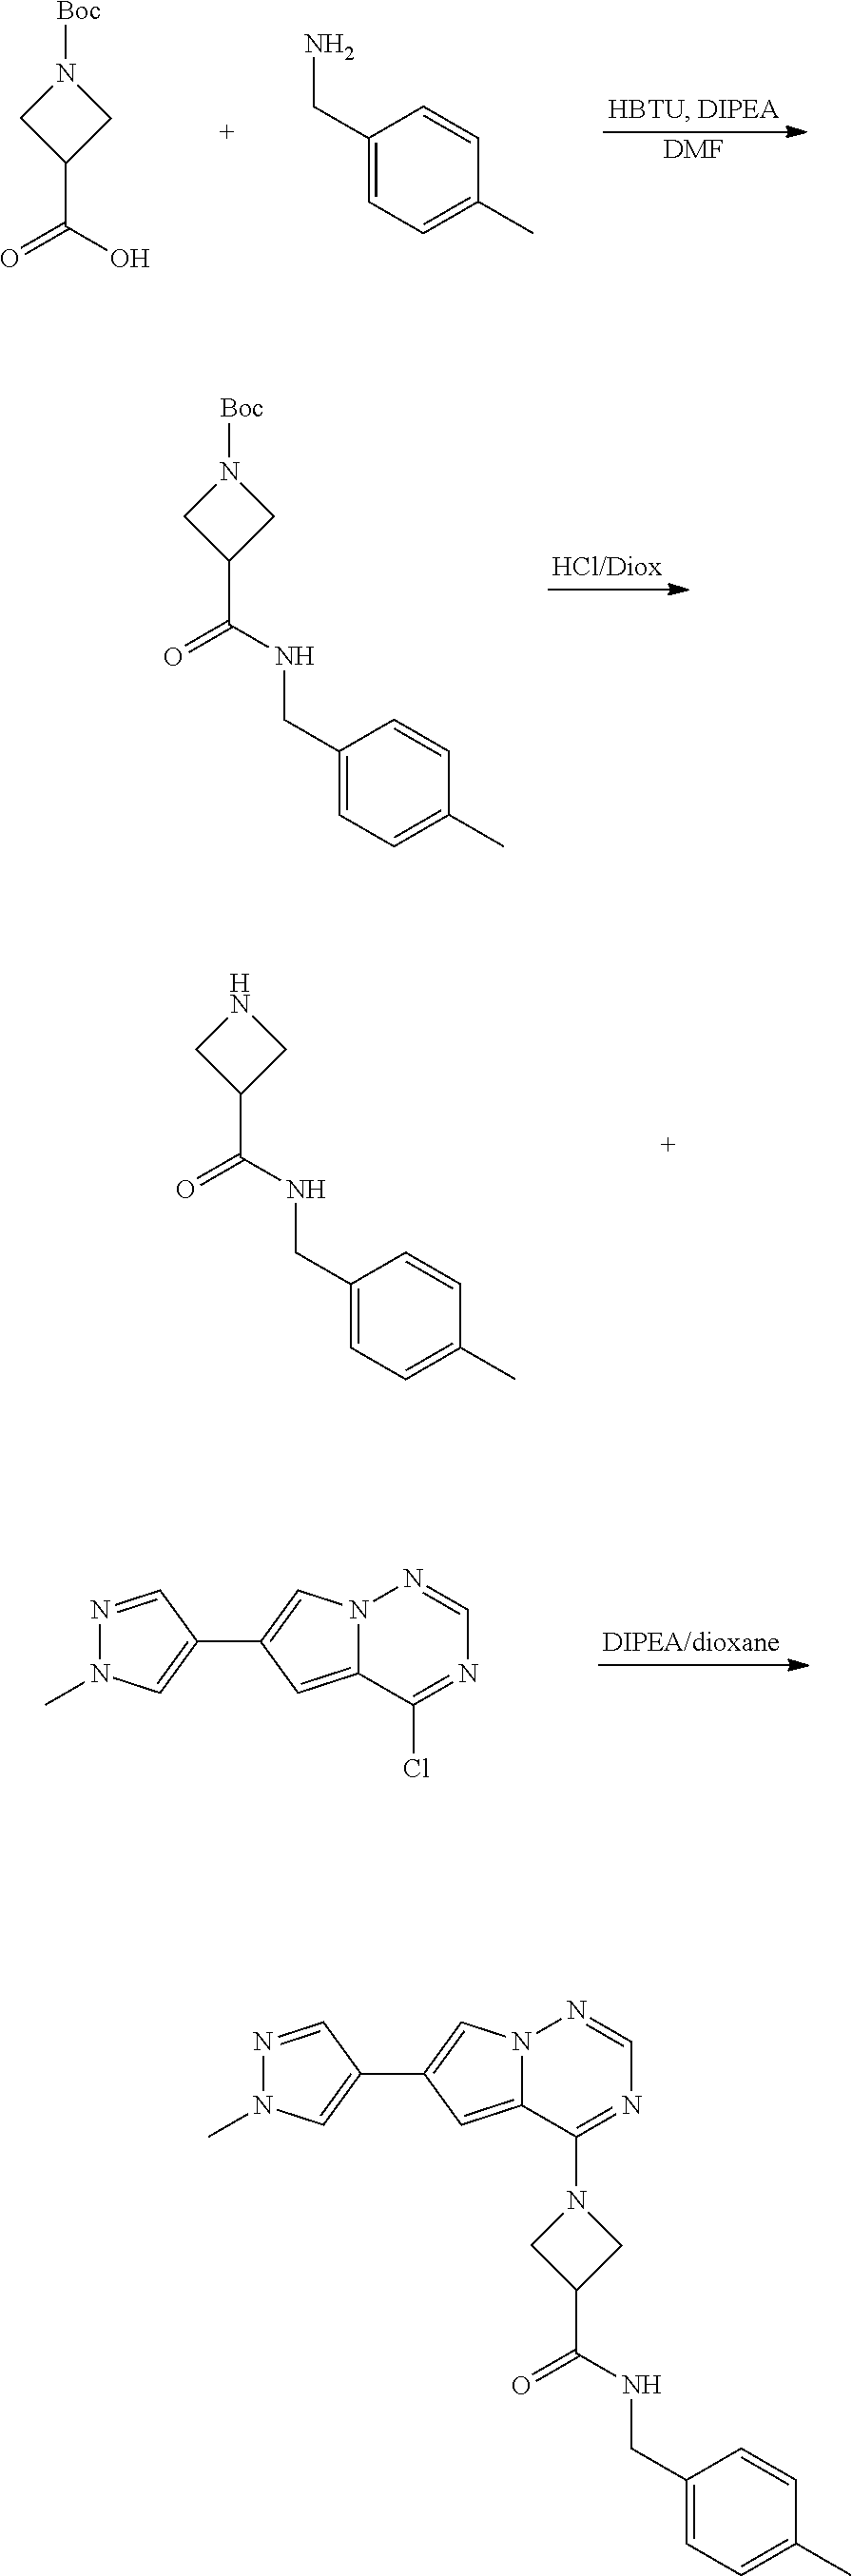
[DMF].N1([Boc])CC(C(O)=O)C1.C1(CN)=CC=C(C)C=C1.N1([Boc])CC(C(=O)NCC2=CC=C(C)C=C2)C1.N1CC(C(=O)NCC2=CC=C(C)C=C2)C1.N12C(=CC(C3=CN(C)N=C3)=C1)C(Cl)=NC=N2.N12C(=CC(C3=CN(C)N=C3)=C1)C(N1CC(C(=O)NCC3=CC=C(C)C=C3)C1)=NC=N2
